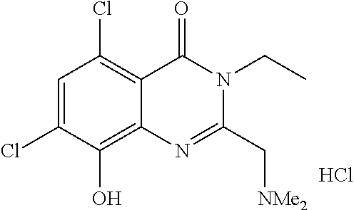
C1=C(Cl)C(O)=C2C(=C1Cl)C(=O)N(CC)C(C[NMe2])=N2.Cl
